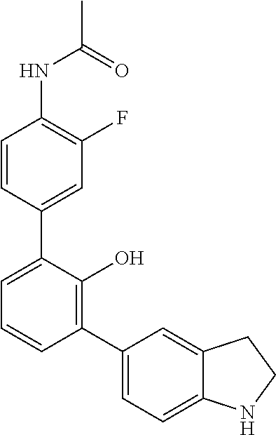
N(C(=O)C)C1=C(F)C=C(C2=CC=CC(C3=CC=C4C(=C3)CCN4)=C2O)C=C1
